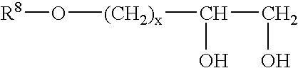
C(CO)([(CH2)x]O[R8])O
